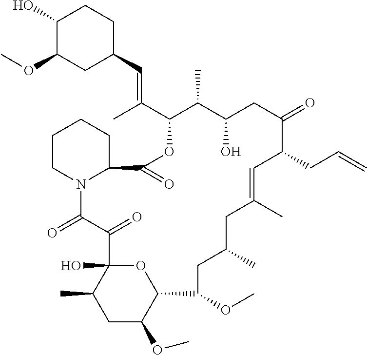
C1(O)C(OC)CC(C=C(C2C(C)C(O)CC(=O)C(CC=C)C=C(C)CC(C)CC(OC)C3C(OC)CC(C)C(O)(C(=O)C(=O)N4CCCCC4C(=O)O2)O3)C)CC1
